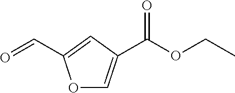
O1C=C(C(OCC)=O)C=C1C=O
